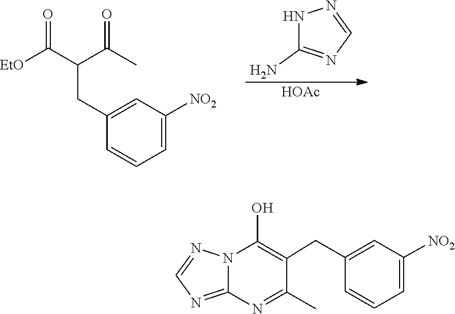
C1=NNC(N)=N1.[HOAc].C1=C(CC(C(=O)[EtO])C(=O)C)C=CC=C1[NO2].C12=NC=NN1C(O)=C(CC1=CC([NO2])=CC=C1)C(C)=N2
